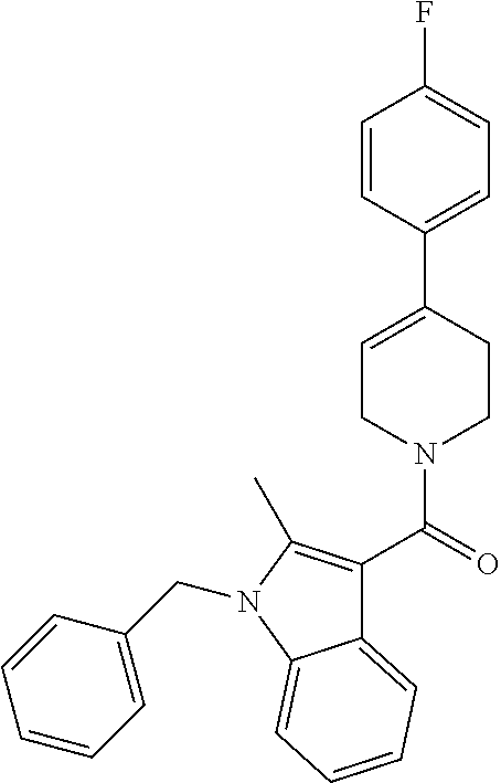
C1=C(C2=CC=C(F)C=C2)CCN(C(=O)C2=C(C)N(CC3=CC=CC=C3)C3=CC=CC=C23)C1
